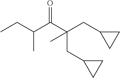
C(CC1CC1)(CC1CC1)(C)C(C(CC)C)=O
